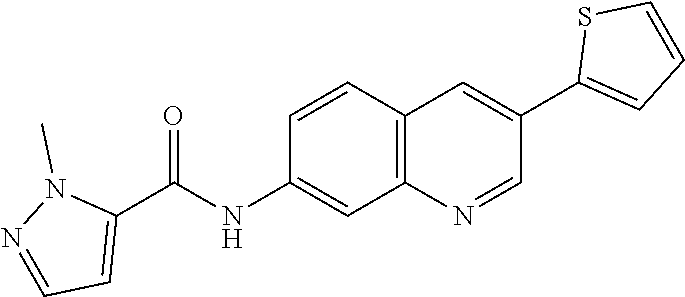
C1=CC2=C(C=C1NC(C1=CC=NN1C)=O)N=CC(C1=CC=CS1)=C2
